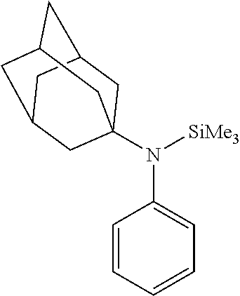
C1=CC=CC=C1N(C12CC3CC(CC(C1)C3)C2)[SiMe3]
